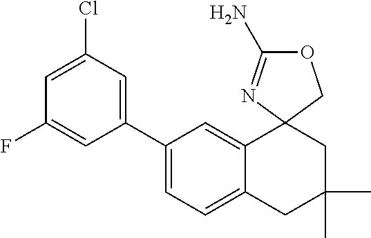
C1(C2=CC(Cl)=CC(F)=C2)=CC=C2C(=C1)C1(CC(C)(C)C2)N=C(N)OC1
